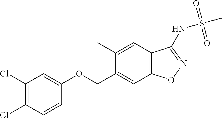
C1(Cl)=C(Cl)C=CC(OCC2=CC3=C(C=C2C)C(NS(C)(=O)=O)=NO3)=C1
